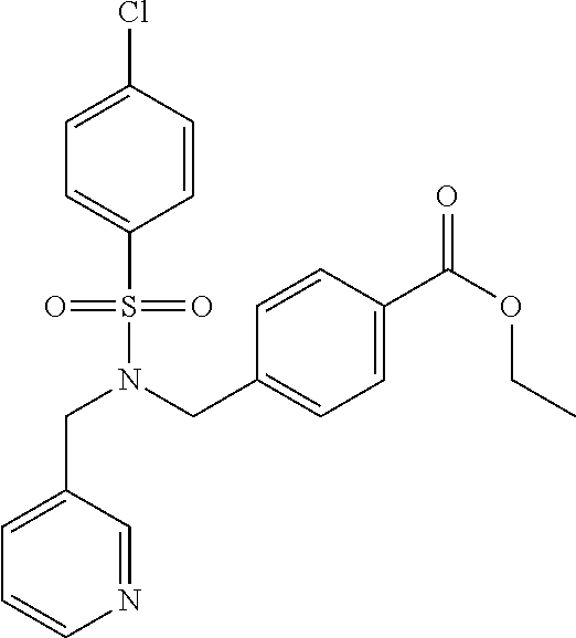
C1=C(CN(S(=O)(=O)C2=CC=C(Cl)C=C2)CC2=CC=C(C(OCC)=O)C=C2)C=NC=C1
